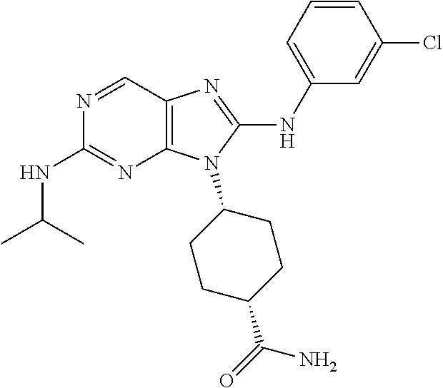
N1=CC2=C(N=C1NC(C)C)N(C1CCC(C(=O)N)CC1)C(NC1=CC=CC(Cl)=C1)=N2
